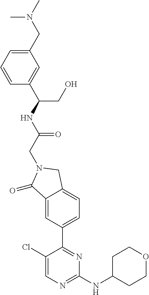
C1(=O)C2=CC(C3=NC(NC4CCOCC4)=NC=C3Cl)=CC=C2CN1CC(NC(CO)C1=CC(CN(C)C)=CC=C1)=O
